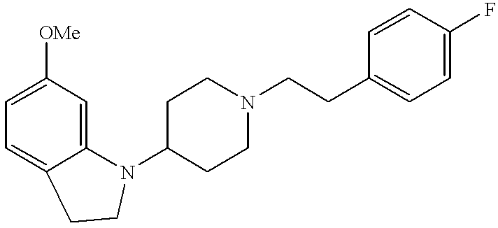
C1=C([OMe])C=C2C(=C1)CCN2C1CCN(CCC2=CC=C(F)C=C2)CC1
